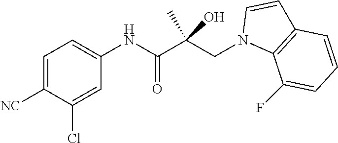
C1=C([NC])C(Cl)=CC(NC(C(CN2C3=C(C=C2)C=CC=C3F)(C)O)=O)=C1
